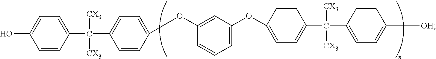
C1=CC(C(C2=CC=C(OC3=CC(OC4=CC=C(C(C5=CC=C([OH])C=C5)([CX3])[CX3])C=C4)=CC=C3)C=C2)([CX3])[CX3])=CC=C1O
